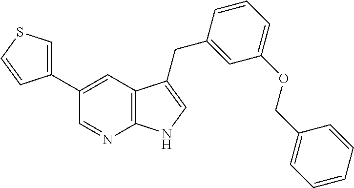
C1(C2=CC3=C(N=C2)NC=C3CC2=CC(OCC3=CC=CC=C3)=CC=C2)=CSC=C1
